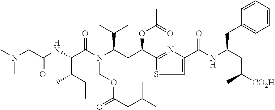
CCC(C(C(N(COC(=O)CC(C)C)C(CC(C1=NC(C(=O)NC(CC(C)[CO2H])CC2=CC=CC=C2)=CS1)OC(=O)C)C(C)C)=O)NC(=O)CN(C)C)C
